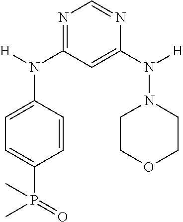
N1=C(N(C2=CC=C(P(C)(=O)C)C=C2)[H])C=C(N(N2CCOCC2)[H])N=C1
